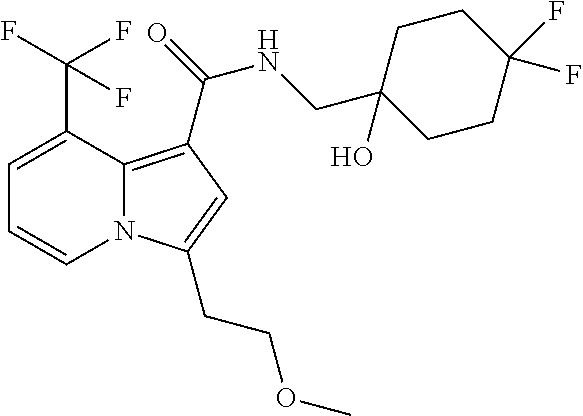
C1=C(C(F)(F)F)C2=C(C(=O)NCC3(O)CCC(F)(F)CC3)C=C(CCOC)N2C=C1
